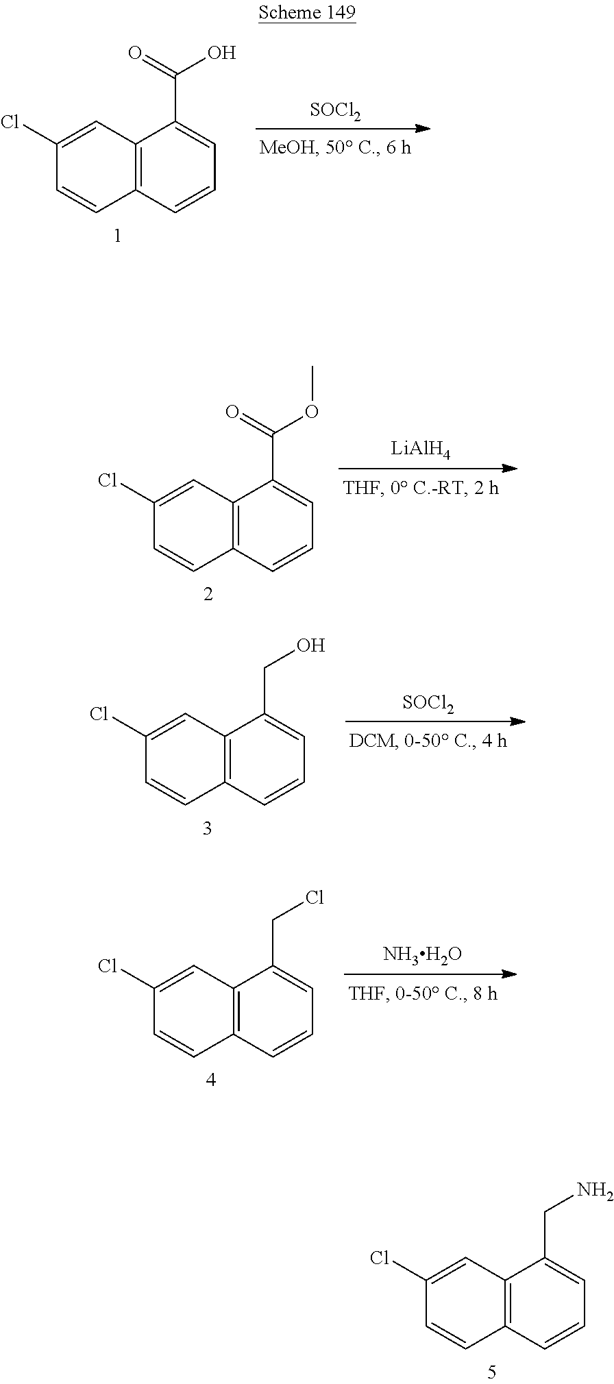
[SOCl2].C12=C(C=CC=C1C(O)=O)C=CC(Cl)=C2.[LiAlH4].C12=C(C=CC=C1C(OC)=O)C=CC(Cl)=C2.[SOCl2].C12=C(C=CC=C1CO)C=CC(Cl)=C2.[NH3H2O].C12=C(C=CC=C1CCl)C=CC(Cl)=C2.C12=C(C=CC=C1CN)C=CC(Cl)=C2
